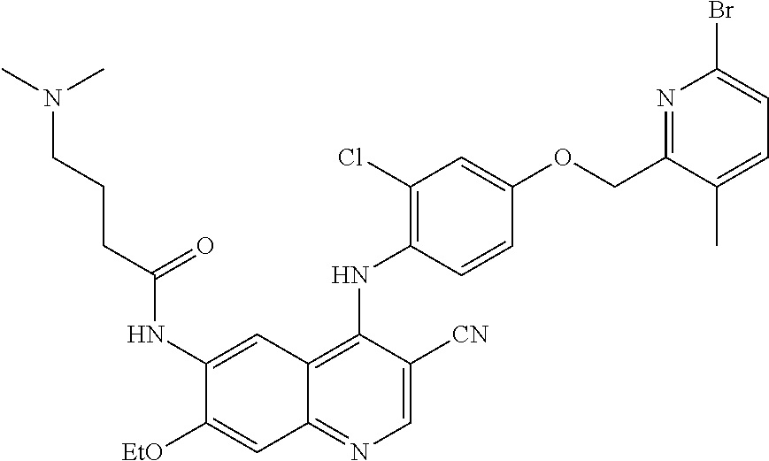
C1=C([CN])C(NC2=C(Cl)C=C(OCC3=NC(Br)=CC=C3C)C=C2)=C2C(=N1)C=C([EtO])C(NC(CCCN(C)C)=O)=C2
